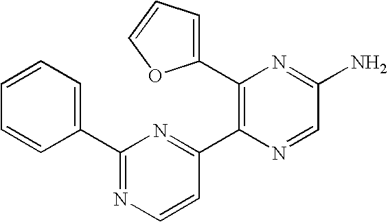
C1(C2=CC=CO2)=C(C2=NC(C3=CC=CC=C3)=NC=C2)N=CC(N)=N1
